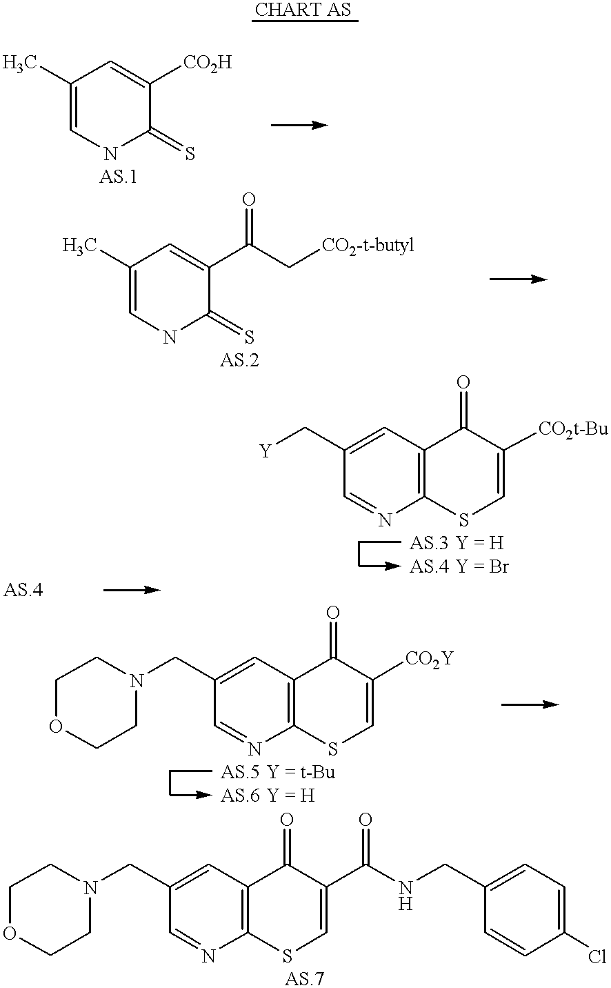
C1=C(C)C=C([CO2H])C(=S)N1.C1(C)=CNC(=S)C(C(C[CO2-t-butyl])=O)=C1.C1=NC2=C(C=C1C[Y])C(=O)C([CO2t-Bu])=CS2.C1=NC2=C(C=C1CN1CCOCC1)C(=O)C([CO2Y])=CS2.C1=NC2=C(C=C1CN1CCOCC1)C(=O)C(C(NCC1=CC=C(Cl)C=C1)=O)=CS2
